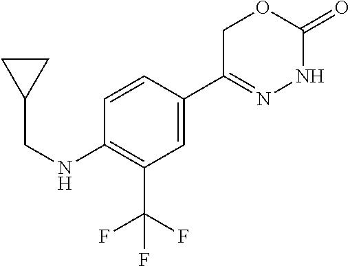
C1=CC(C2=NNC(=O)OC2)=CC(C(F)(F)F)=C1NCC1CC1
